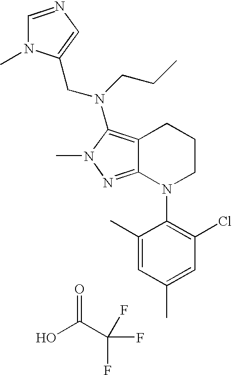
OC(C(F)(F)F)=O.C12=NN(C)C(N(CCC)CC3=CN=CN3C)=C1CCCN2C1=C(Cl)C=C(C)C=C1C
